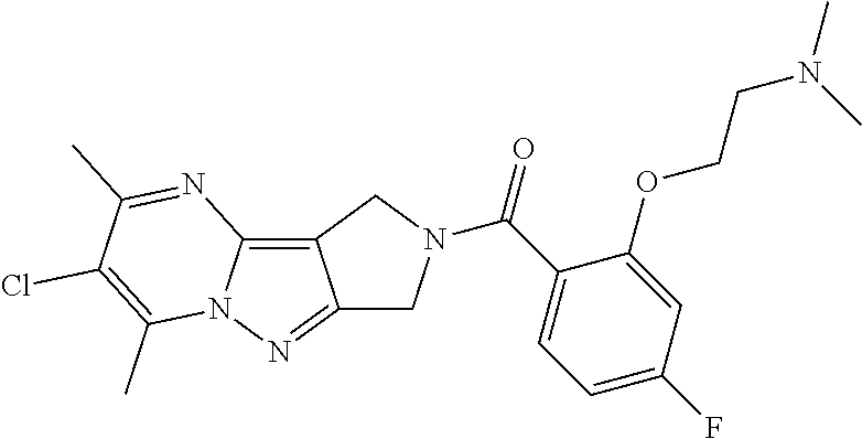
C1(C)=NC2=C3C(=NN2C(C)=C1Cl)CN(C(C1=CC=C(F)C=C1OCCN(C)C)=O)C3
